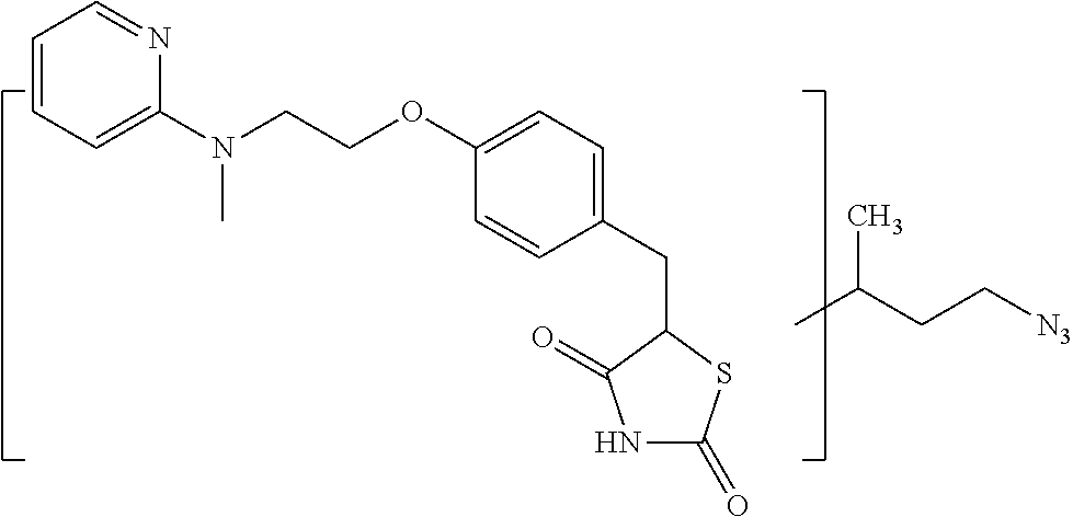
C1=CC=C(N(CCOC2=CC=C(CC3C(=O)NC(=O)S3)C=C2)C)N=C1.CC(CC[N3])C
